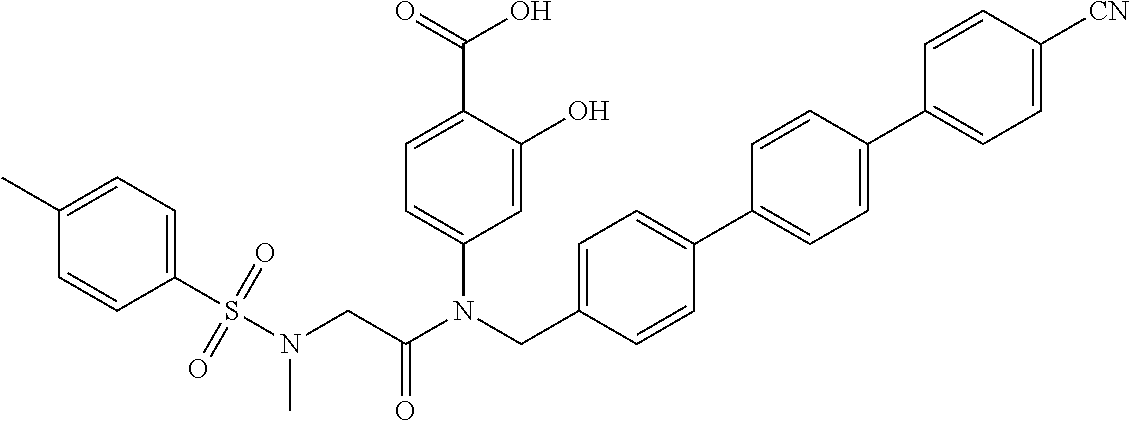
C1=C(O)C(C(=O)O)=CC=C1N(CC1=CC=C(C2=CC=C(C3=CC=C([CN])C=C3)C=C2)C=C1)C(CN(S(C1=CC=C(C)C=C1)(=O)=O)C)=O
